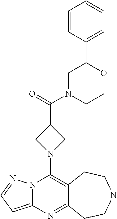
N12C(=CC=N1)N=C1C(=C2N2CC(C(=O)N3CCOC(C4=CC=CC=C4)C3)C2)CCNCC1
